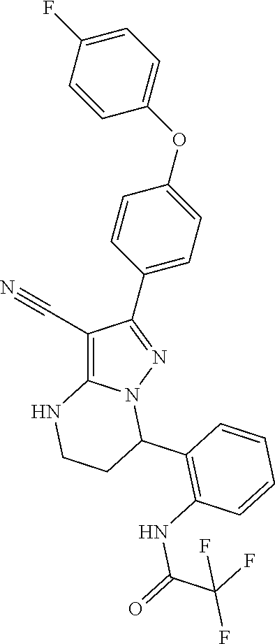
C1(C#N)=C2N(N=C1C1=CC=C(OC3=CC=C(F)C=C3)C=C1)C(C1=C(NC(=O)C(F)(F)F)C=CC=C1)CCN2
